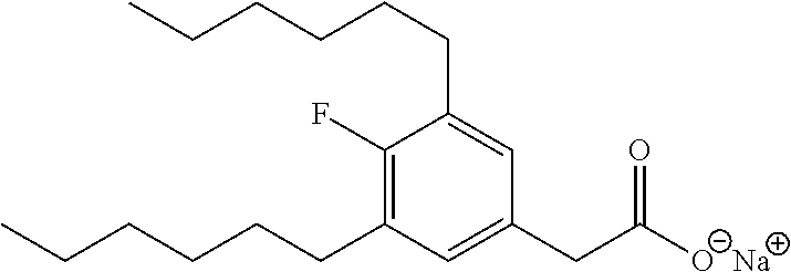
C1(CC([O-])=O)=CC(CCCCCC)=C(F)C(CCCCCC)=C1.[Na]
